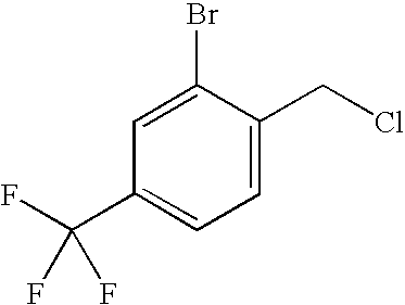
C1=C(Br)C(CCl)=CC=C1C(F)(F)F
